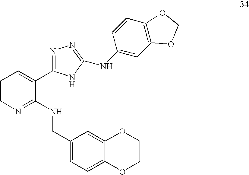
C1=CN=C(NCC2=CC=C3C(=C2)OCCO3)C(C2=NN=C(NC3=CC4=C(C=C3)OCO4)N2)=C1
